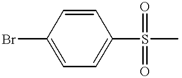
C1=CC(Br)=CC=C1S(C)(=O)=O
